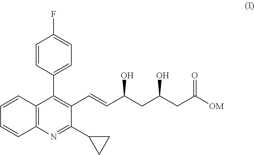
C12=C(N=C(C3CC3)C(C=CC(CC(CC([OM])=O)O)O)=C1C1=CC=C(F)C=C1)C=CC=C2
